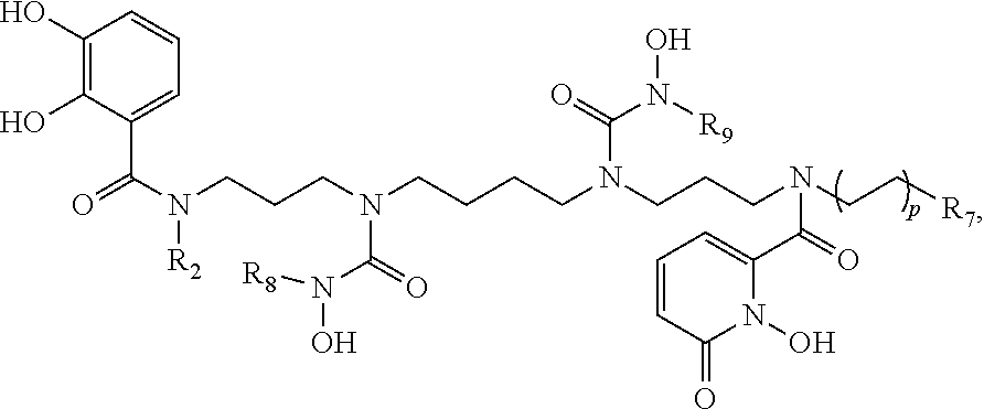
C1(O)=C(O)C(C(N(CCCN(CCCCN(CCCN(CC[R7])C(=O)C2=CC=CC(=O)N2O)C(=O)N([R9])O)C(=O)N(O)[R8])[R2])=O)=CC=C1
